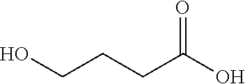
OC(CCCO)=O
